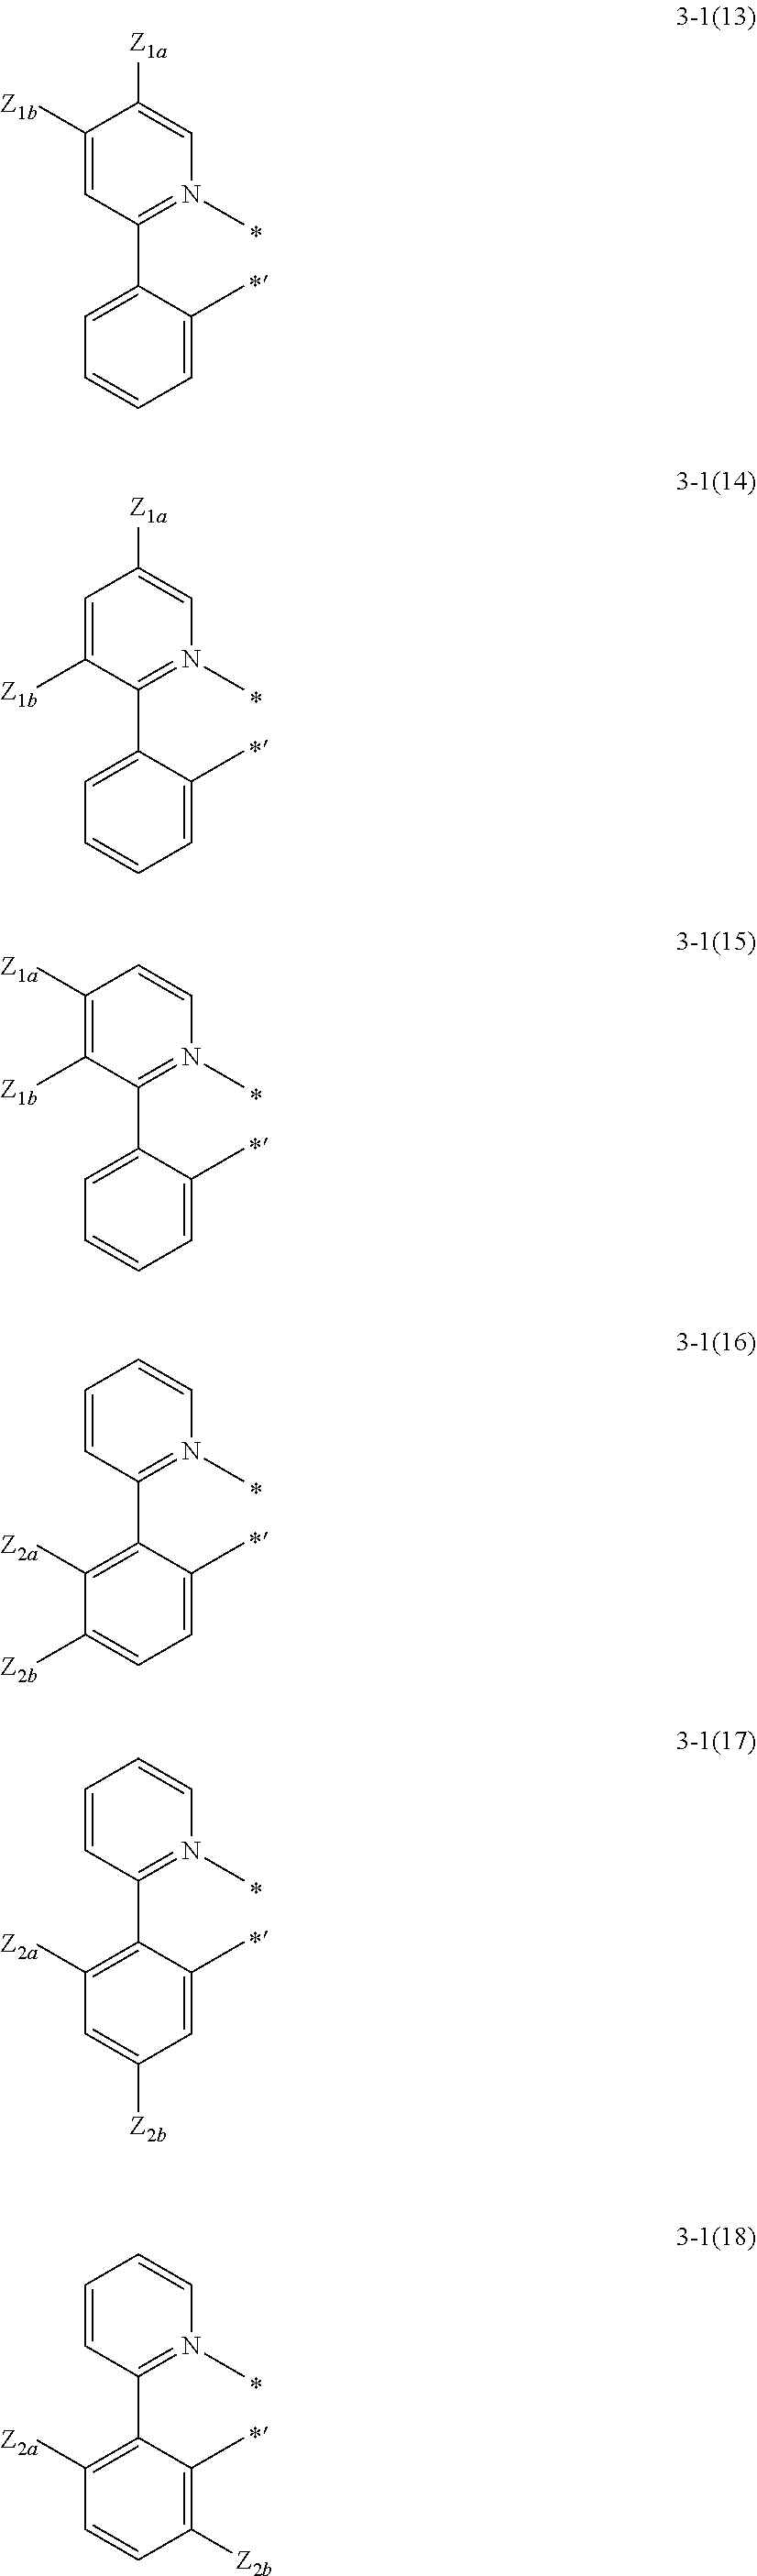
C1([Z1b])=CC(C2=CC=CC=C2C)=N(C)C=C1[Z1a].C1=C([Z1b])C(C2=CC=CC=C2C)=N(C)C=C1[Z1a].C1([Z1a])=C([Z1b])C(C2=CC=CC=C2C)=N(C)C=C1.C1=CC(C2=C([Z2a])C([Z2b])=CC=C2C)=N(C)C=C1.C1=CC(C2=C([Z2a])C=C([Z2b])C=C2C)=N(C)C=C1.C1=CC(C2=C([Z2a])C=CC([Z2b])=C2C)=N(C)C=C1
